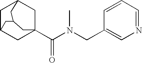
C1C2CC3(C(N(CC4=CN=CC=C4)C)=O)CC1CC(C2)C3
